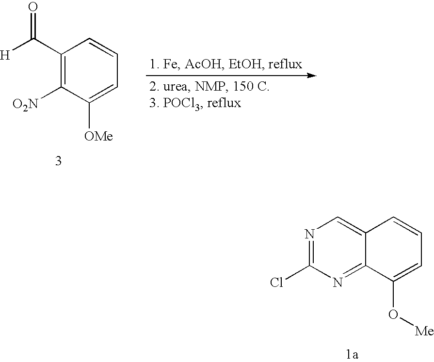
N1=C(Cl)N=C2C(=C1)C=CC=C2O[Me].C1(C([H])=O)=C([O2N])C([OMe])=CC=C1
